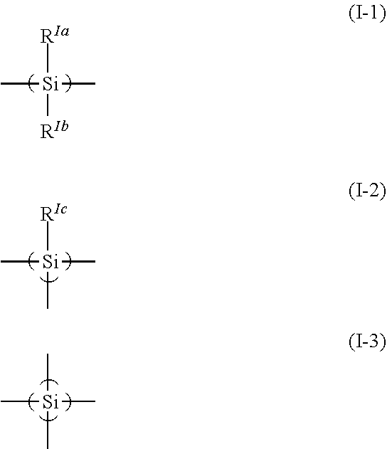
[RIa][Si](C)(C)[RIb].[RIc][Si](C)(C)C.C[Si](C)(C)C
